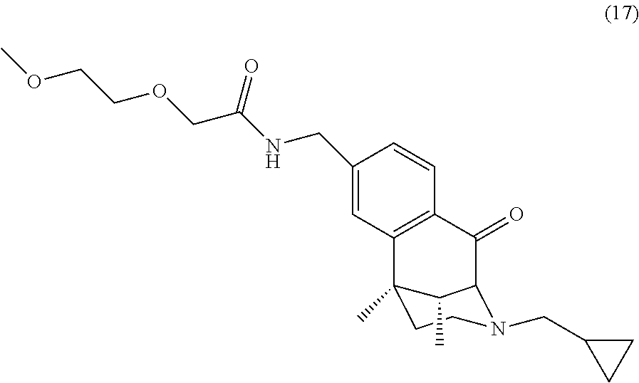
C1(CNC(COCCOC)=O)=CC2=C(C=C1)C(=O)C1C(C)C2(C)CCN1CC1CC1
